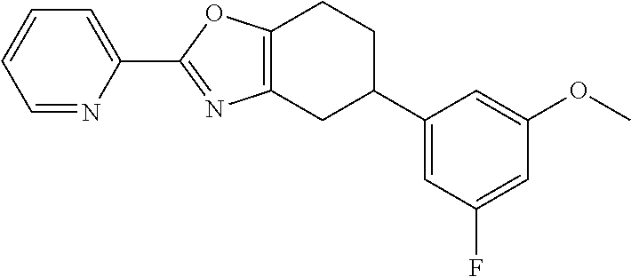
C1=CC=C(C2=NC3=C(O2)CCC(C2=CC(F)=CC(OC)=C2)C3)N=C1
